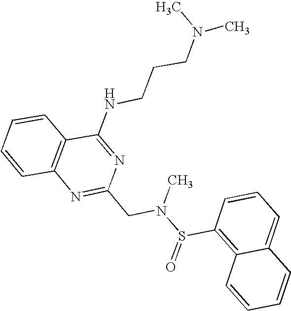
C1=CC2=C(C=C1)C(NCCCN(C)C)=NC(CN(S(C1=C3C(=CC=C1)C=CC=C3)=O)C)=N2
